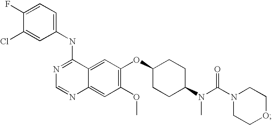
N1=C(NC2=CC=C(F)C(Cl)=C2)C2=CC(OC3CCC(N(C(N4CCOCC4)=O)C)CC3)=C(OC)C=C2N=C1
